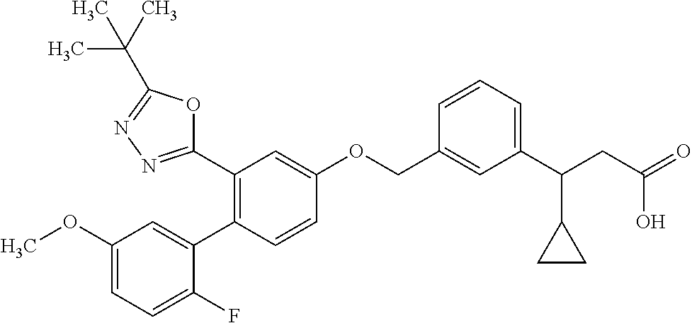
C1(OC)=CC=C(F)C(C2=C(C3=NN=C(C(C)(C)C)O3)C=C(OCC3=CC(C(CC(=O)O)C4CC4)=CC=C3)C=C2)=C1
